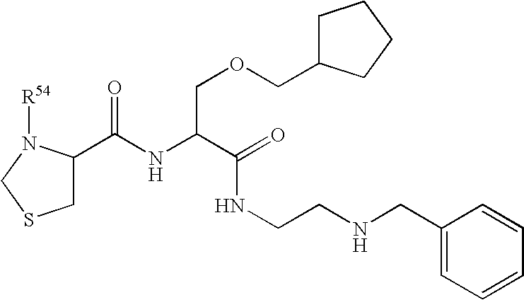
C1(C(NC(C(=O)NCCNCC2=CC=CC=C2)COCC2CCCC2)=O)CSCN1[R54]
